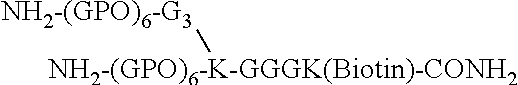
[NH2-(GPO)6-K-GGGK(Biotin)-CONH2][NH2-(GPO)6-G3]
